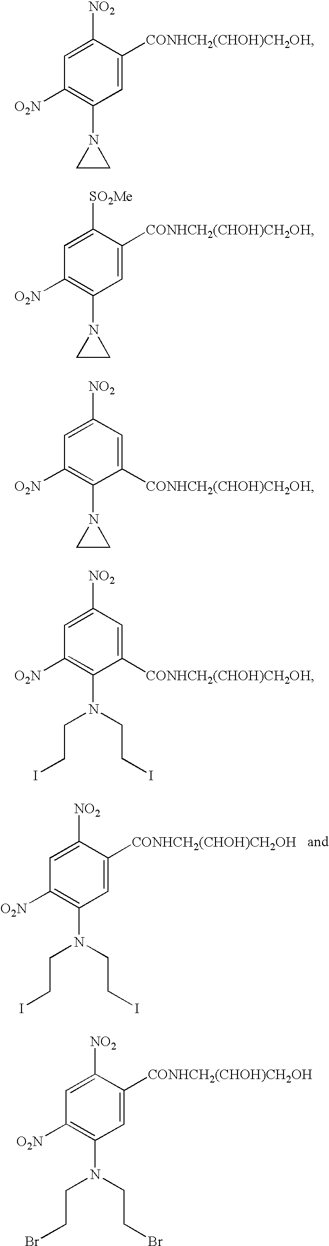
C1=C([CONHCH2(CHOH)CH2OH])C([NO2])=CC([O2N])=C1N1CC1.C1=C([CONHCH2(CHOH)CH2OH])C([SO2Me])=CC([O2N])=C1N1CC1.C1([CONHCH2(CHOH)CH2OH])=CC([NO2])=CC([O2N])=C1N1CC1.C1([CONHCH2(CHOH)CH2OH])=CC([NO2])=CC([O2N])=C1N(CCI)CCI.C1=C([CONHCH2(CHOH)CH2OH])C([NO2])=CC([O2N])=C1N(CCI)CCI.C1=C([CONHCH2(CHOH)CH2OH])C([NO2])=CC([O2N])=C1N(CCBr)CCBr
